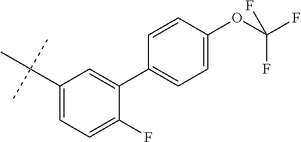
C1(C(C)(C)C)=CC=C(F)C(C2=CC=C(OC(F)(F)F)C=C2)=C1
